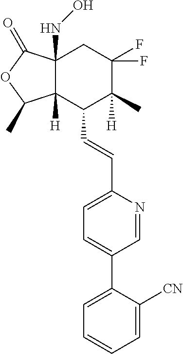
C1=C([CN])C(C2=CC=C(C=CC3C4([H])C(NO)(CC(F)(F)C3(C)[H])C(=O)OC4C)N=C2)=CC=C1
